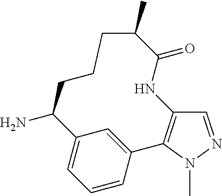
C1=CC2=CC(=C1)C(N)CCCC(C)C(=O)NC1=C2N(C)N=C1
